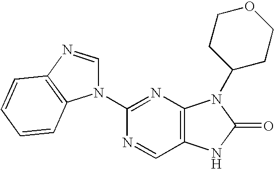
C12=C(N=C(N3C=NC4=C3C=CC=C4)N=C1)N(C1CCOCC1)C(=O)N2
